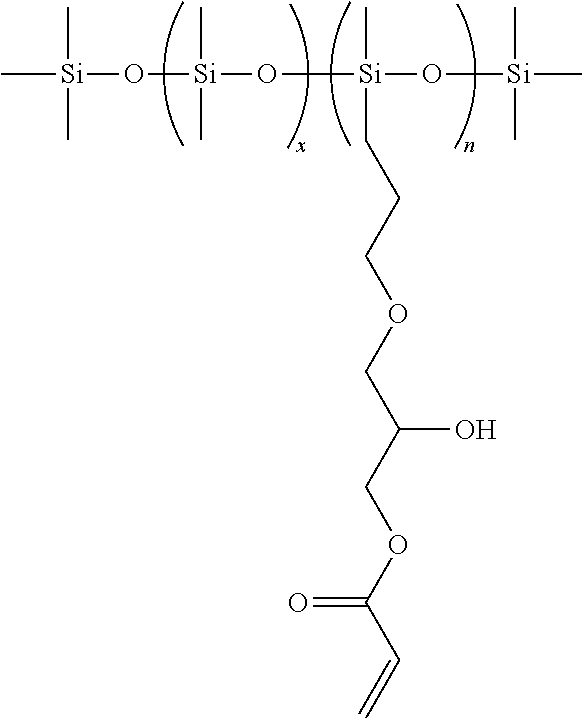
C[Si](C)(C)O[Si](C)(C)O[Si](C)(CCCOCC(COC(C=C)=O)O)O[Si](C)(C)C
